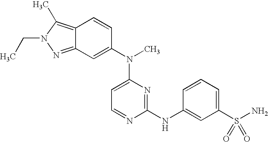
C12=C(C)N(CC)N=C1C=C(N(C)C1=CC=NC(NC3=CC(S(N)(=O)=O)=CC=C3)=N1)C=C2
